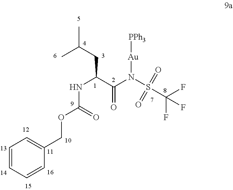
C1=CC=CC(COC(NC(CC(C)C)C(N(S(C(F)(F)F)(=O)=O)[Au][PPh3])=O)=O)=C1
